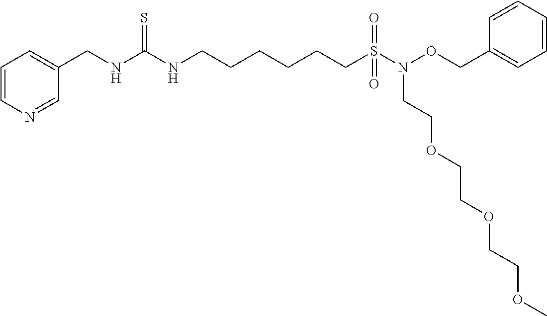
C1=C(CNC(NCCCCCCS(=O)(N(OCC2=CC=CC=C2)CCOCCOCCOC)=O)=S)C=NC=C1
